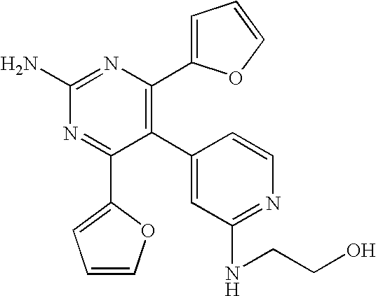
C1(C2=C(C3=CC=CO3)N=C(N)N=C2C2=CC=CO2)=CC(NCCO)=NC=C1
